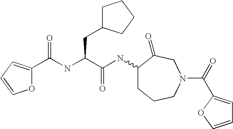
O1C(C(NC(C(NC2CCCN(C(=O)C3=CC=CO3)CC2=O)=O)CC2CCCC2)=O)=CC=C1
